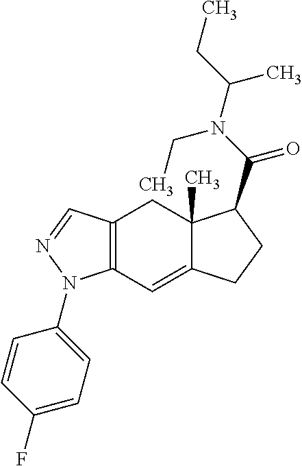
C12=C(C=C3C(C)(C1)C(C(N(C(CC)C)CC)=O)CC3)N(C1=CC=C(F)C=C1)N=C2
